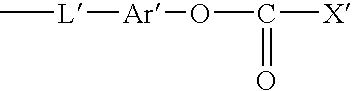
C[L][Ar]OC([X])=O
